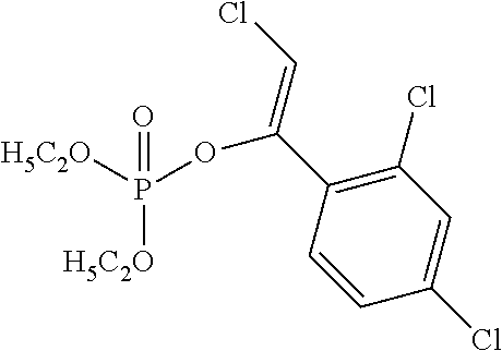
C1(Cl)=C(C(=CCl)OP([H5C2O])([H5C2O])=O)C=CC(Cl)=C1
